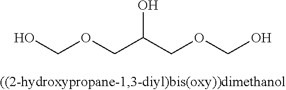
OCOCC(COCO)O
